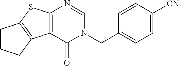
C12=C(C3=C(S1)CCC3)C(=O)N(CC1=CC=C([CN])C=C1)C=N2
